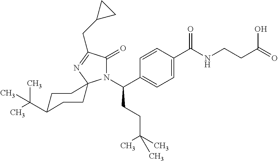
C1=C(C(=O)NCCC(=O)O)C=CC(C(N2C(=O)C(CC3CC3)=NC23CCC(C(C)(C)C)CC3)CCC(C)(C)C)=C1
